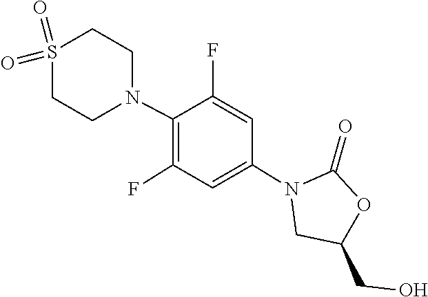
C1(=O)OC(CO)CN1C1=CC(F)=C(N2CCS(=O)(=O)CC2)C(F)=C1
